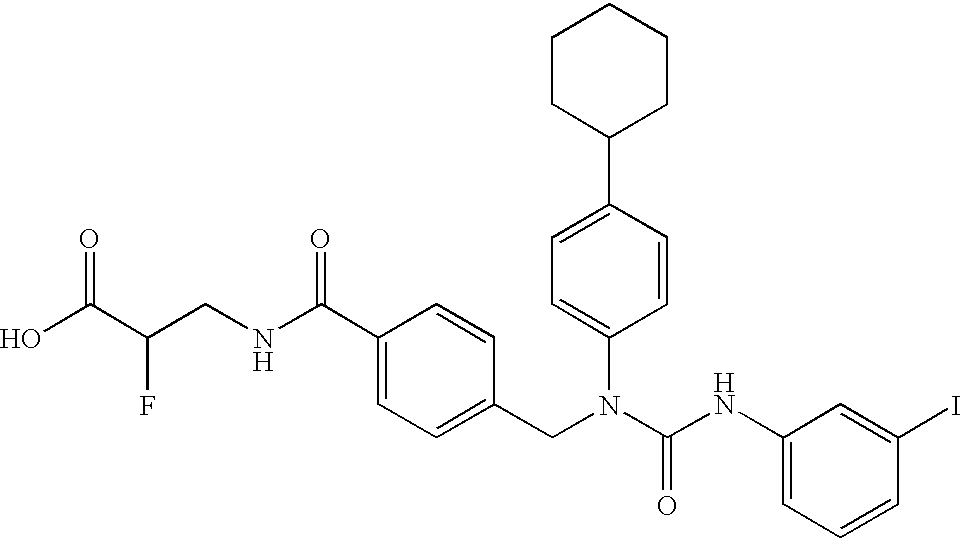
OC(C(CNC(C1=CC=C(CN(C(NC2=CC=CC(I)=C2)=O)C2=CC=C(C3CCCCC3)C=C2)C=C1)=O)F)=O
